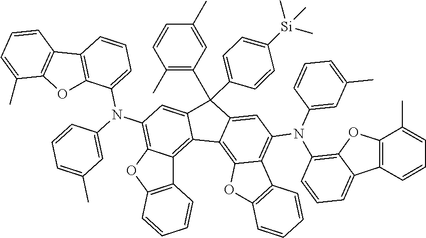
C12=C(C(N(C3=CC(C)=CC=C3)C3=C4C(=C5C(=C3)C(C3=C(C)C=CC(C)=C3)(C3=CC=C([Si](C)(C)C)C=C3)C3=CC(N(C6=CC(C)=CC=C6)C6=C7C(=CC=C6)C6=C(O7)C(C)=CC=C6)=C6C(=C53)OC3=C6C=CC=C3)C3=C(O4)C=CC=C3)=CC=C1)OC1=C2C=CC=C1C
